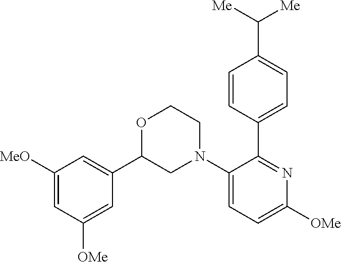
C1(C2CN(C3=CC=C([OMe])N=C3C3=CC=C(C([Me])[Me])C=C3)CCO2)=CC([MeO])=CC([OMe])=C1
